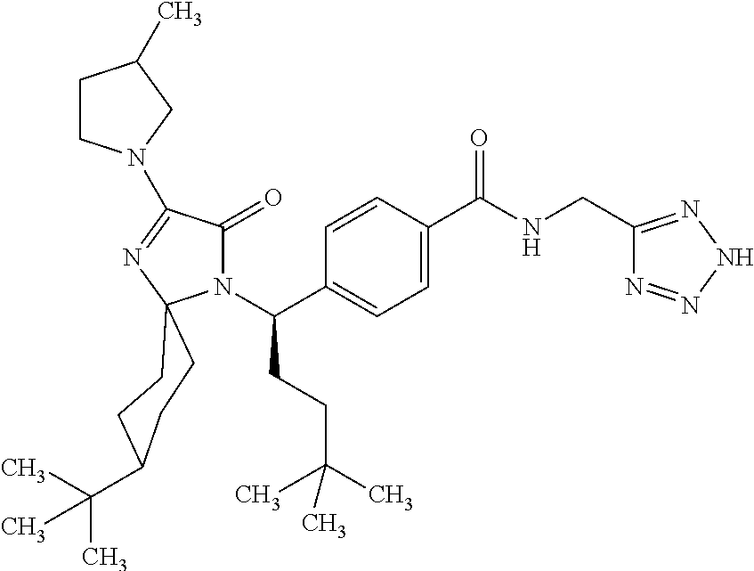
N1(C(C2=CC=C(C(NCC3=NNN=N3)=O)C=C2)CCC(C)(C)C)C(=O)C(N2CCC(C)C2)=NC12CCC(C(C)(C)C)CC2
